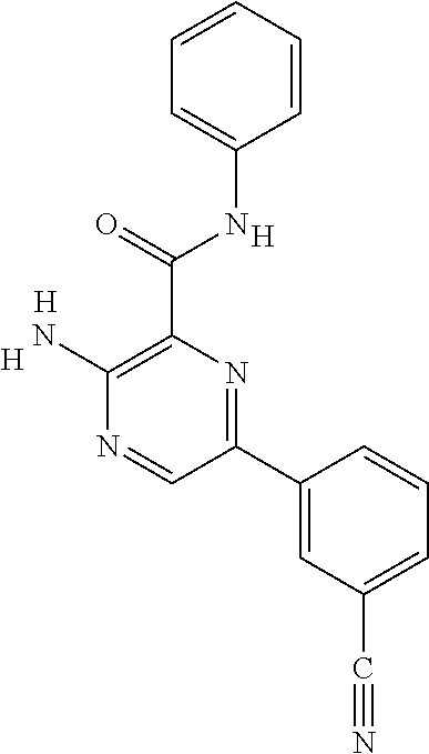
C1(N)=C(C(NC2=CC=CC=C2)=O)N=C(C2=CC(C#N)=CC=C2)C=N1.[H].[H].[H]
